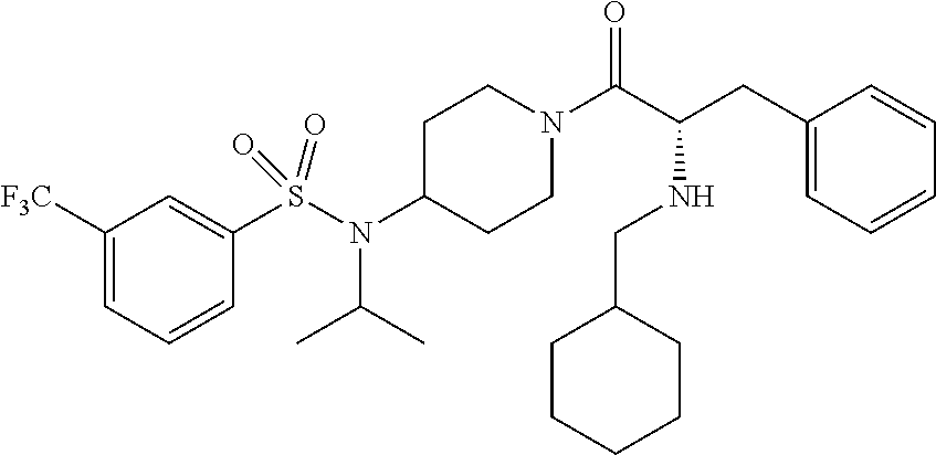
C1([F3C])=CC=CC(S(N(C2CCN(C(C(CC3=CC=CC=C3)NCC3CCCCC3)=O)CC2)C(C)C)(=O)=O)=C1
